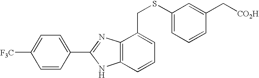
C1=CC(C2=NC3=C(N2)C=CC=C3CSC2=CC=CC(C[CO2H])=C2)=CC=C1[F3C]
